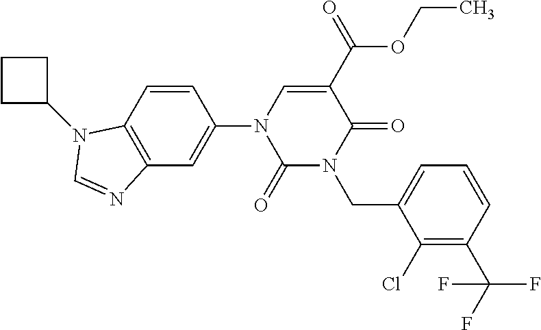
C1(=O)N(CC2=CC=CC(C(F)(F)F)=C2Cl)C(=O)C(C(=O)OCC)=CN1C1=CC2=C(C=C1)N(C1CCC1)C=N2
